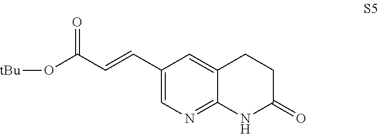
O=C(C=CC1=CN=C2C(=C1)CCC(=O)N2)O[tBu]
